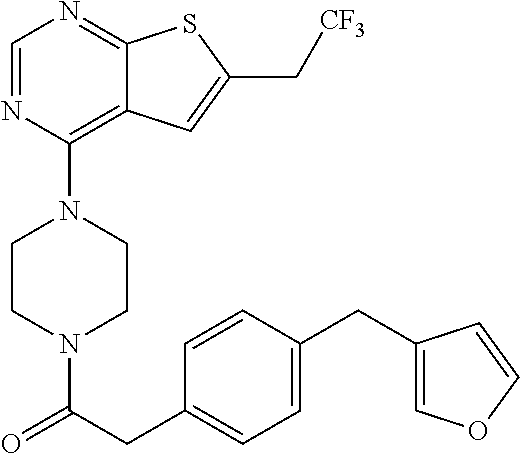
C1CN(C(CC2=CC=C(CC3=COC=C3)C=C2)=O)CCN1C1=C2C(=NC=N1)SC(C[CF3])=C2
